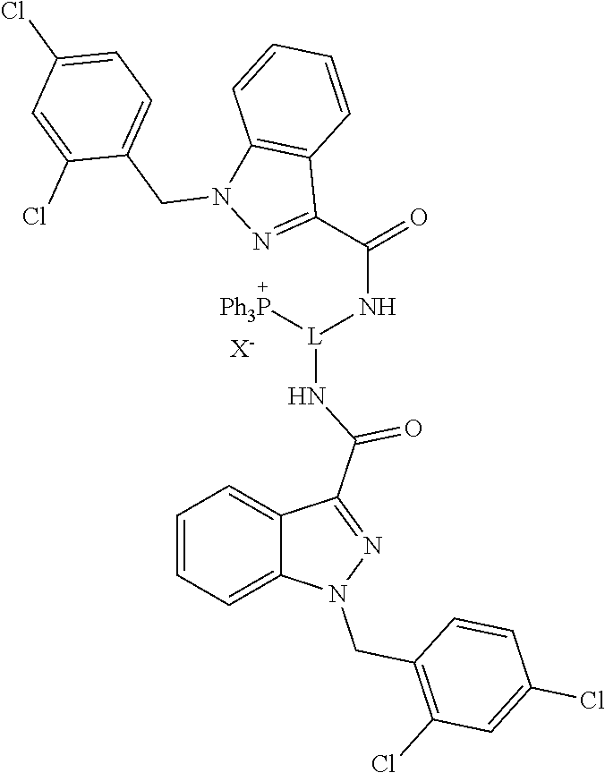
C1=CC=C2C(=C1)C(C(N[L]([Ph3P])NC(=O)C1=NN(CC3=CC=C(Cl)C=C3Cl)C3=C1C=CC=C3)=O)=NN2CC1=C(Cl)C=C(Cl)C=C1.[X-]
